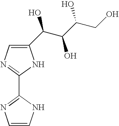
C1(C2=NC=CN2)=NC=C(C(C(C(CO)O)O)O)N1
